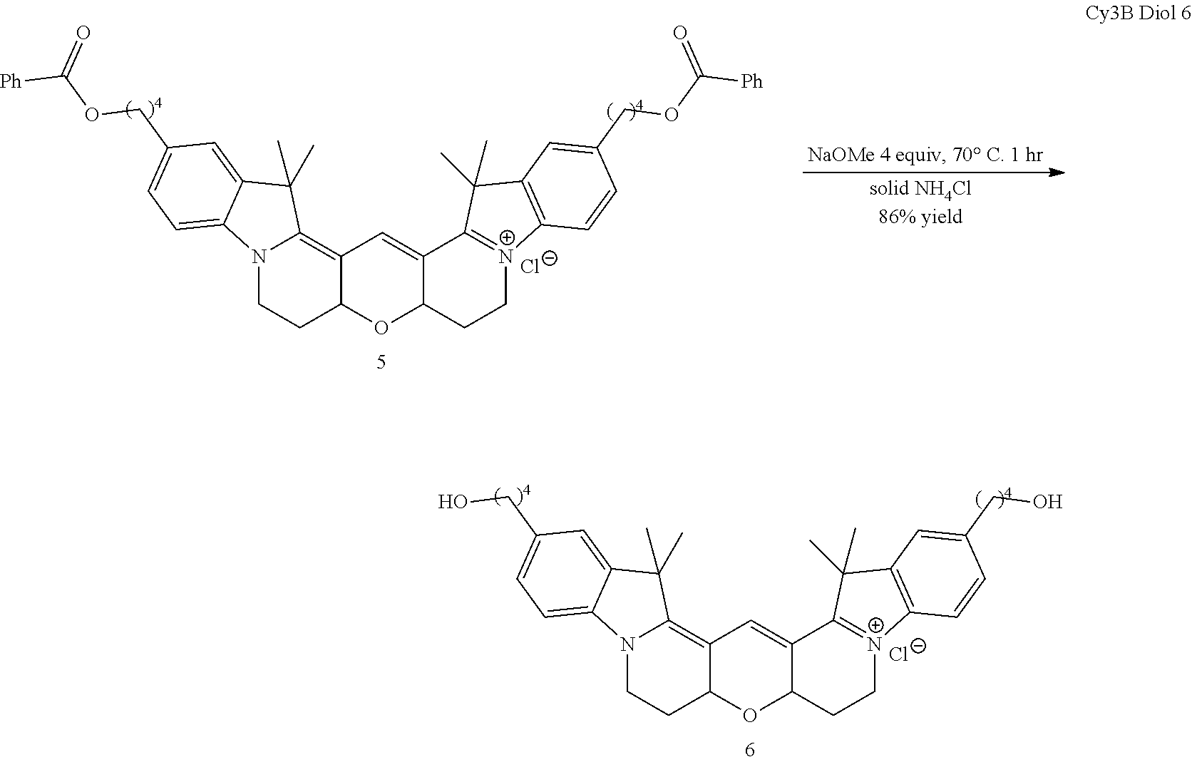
N12CCC3C(=C1C(C)(C)C1=CC(COC([Ph])=O)=CC=C21)C=C1C(O3)CC[N+]2=C1C(C)(C)C1=C2C=CC(COC([Ph])=O)=C1.[Cl-].N12CCC3C(=C1C(C)(C)C1=CC(CO)=CC=C21)C=C1C(O3)CC[N+]2=C1C(C)(C)C1=C2C=CC(CO)=C1.[Cl-]
